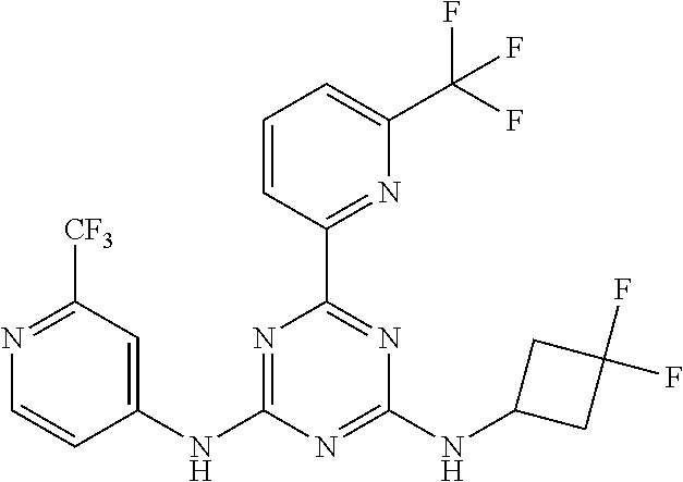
N1=C([CF3])C=C(NC2=NC(C3=NC(C(F)(F)F)=CC=C3)=NC(NC3CC(F)(F)C3)=N2)C=C1
